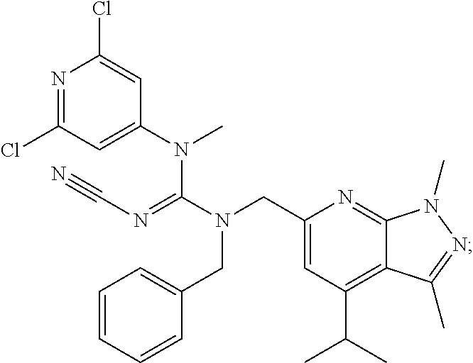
N1=C(Cl)C=C(N(C(N(CC2=CC(C(C)C)=C3C(=N2)N(C)N=C3C)CC2=CC=CC=C2)=NC#N)C)C=C1Cl
